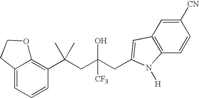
C12=CC=CC(C(CC(CC3=CC4=C(C=CC([CN])=C4)N3[H])(O)[CF3])(C)C)=C1OCC2
